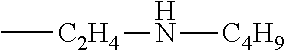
C[C2H4]N[C4H9]
